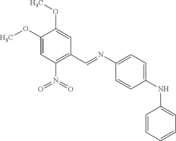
C1=CC=CC=C1NC1=CC=C(N=CC2=C(N(=O)=O)C=C(OC)C(OC)=C2)C=C1
